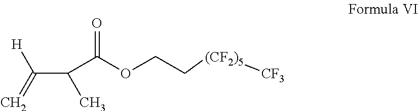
C(C(C(OCC[(CF2)5][CF3])=O)C)(=C)[H]
